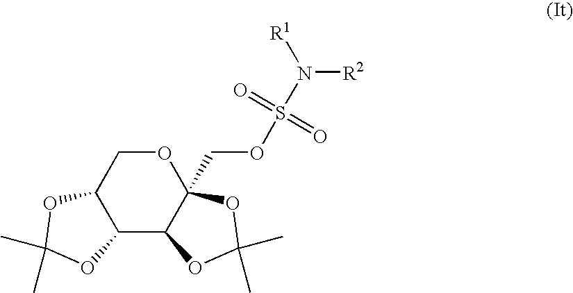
C12C(C3C(COS(N([R1])[R2])(=O)=O)(OC1)OC(C)(C)O3)OC(C)(C)O2
